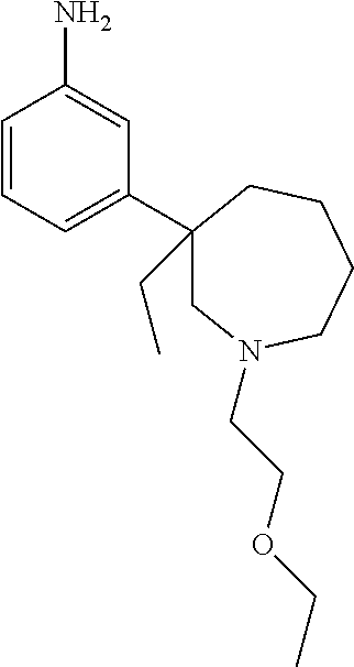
C1=CC=C(C2(CC)CN(CCOCC)CCCC2)C=C1N
